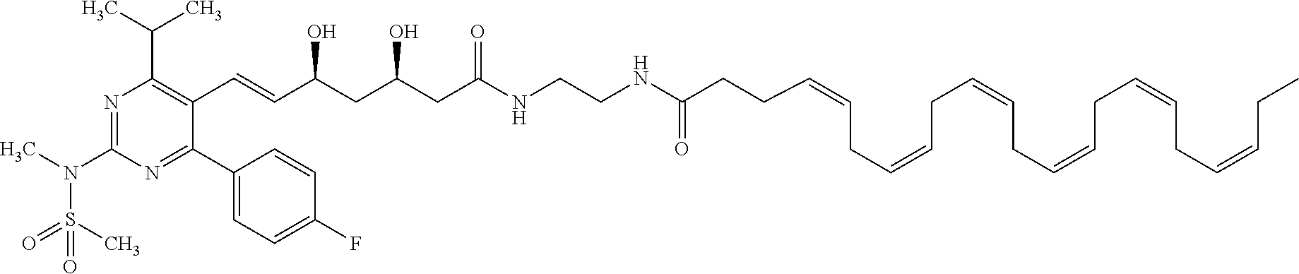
C(=CC(CC(CC(NCCNC(=O)CCC=CCC=CCC=CCC=CCC=CCC=CCC)=O)O)O)C1=C(C(C)C)N=C(N(C)S(C)(=O)=O)N=C1C1=CC=C(F)C=C1
